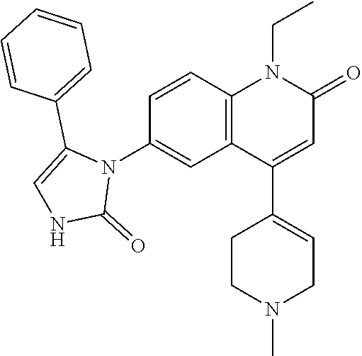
N1(C2=CC3=C(C=C2)N(CC)C(=O)C=C3C2=CCN(C)CC2)C(C2=CC=CC=C2)=CNC1=O
